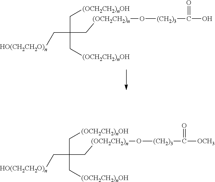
C(C(C[(OCH2CH2)n]O[(CH2)3]C([OCH3])=O)(C[(OCH2CH2)nOH])C[(OCH2CH2)nOH])[HO(CH2CH2O)n].C(C(C[(OCH2CH2)n]O[(CH2)3]C(O)=O)(C[(OCH2CH2)nOH])C[(OCH2CH2)nOH])[HO(CH2CH2O)n]
